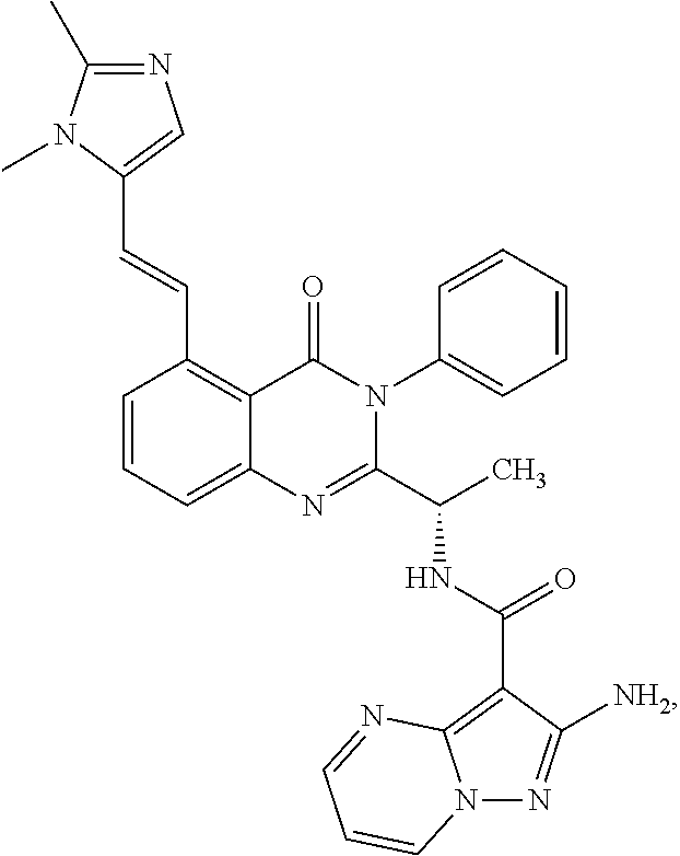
C1=CC=C2C(=C1C=CC1=CN=C(C)N1C)C(=O)N(C1=CC=CC=C1)C(C(C)NC(C1=C3N(N=C1[NH2])C=CC=N3)=O)=N2
